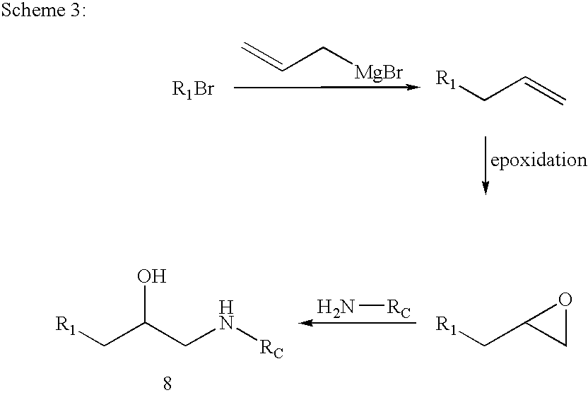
C=CC[MgBr].C=CC[R1].C1C(C[R1])O1.C(C(C[R1])O)N[RC].N[RC]
